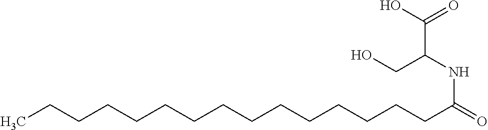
C(NC(CO)C(O)=O)(=O)CCCCCCCCCCCCCCC
